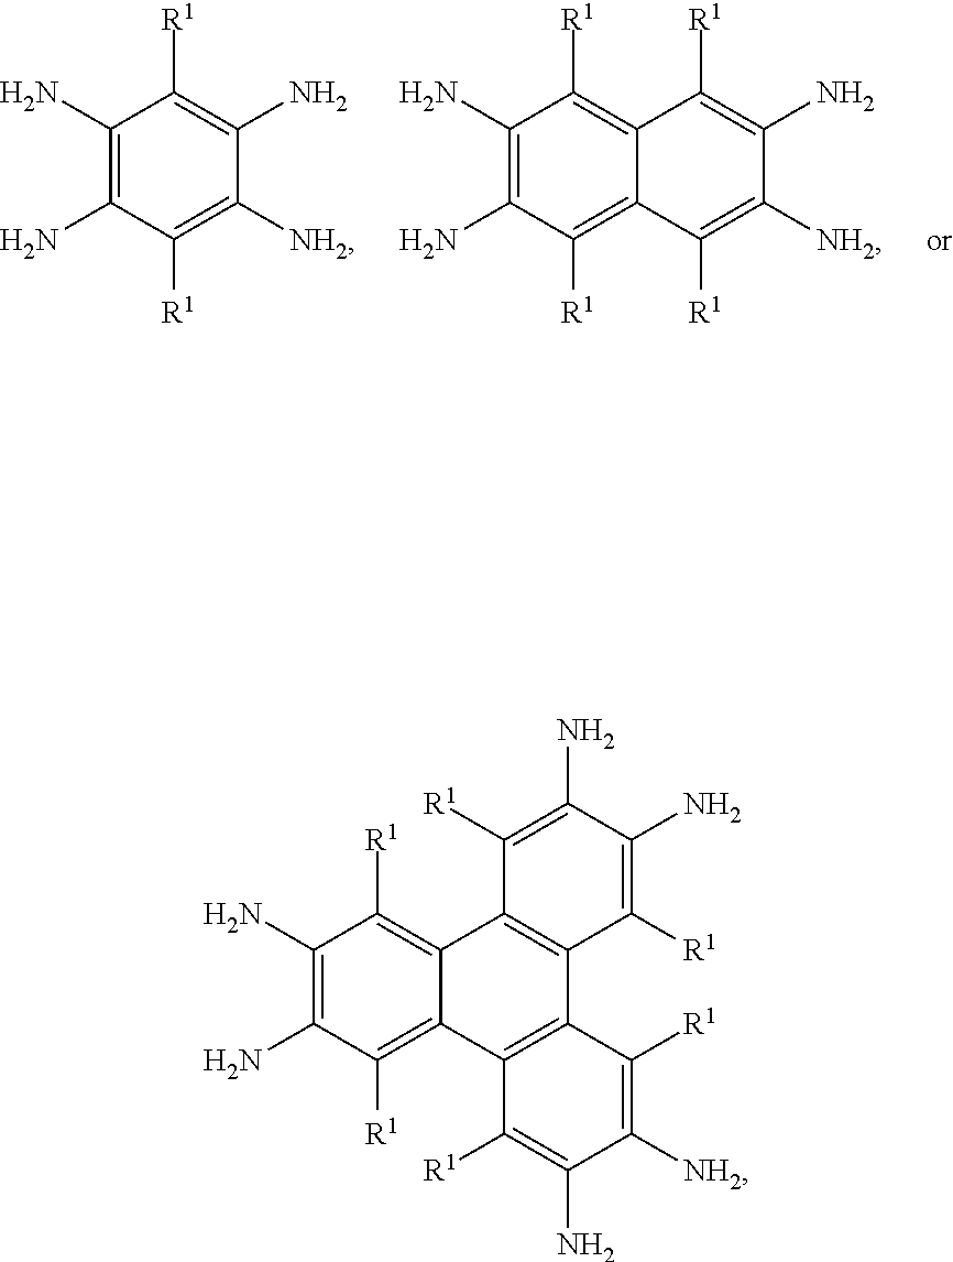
C1(N)=C(N)C([R1])=C2C(=C1[R1])C1=C(C3=C2C([R1])=C(N)C([NH2])=C3[R1])C([R1])=C(N)C(N)=C1[R1].C1(N)=C(N)C([R1])=C([NH2])C(N)=C1[R1].C12=C([R1])C(N)=C(N)C([R1])=C1C([R1])=C([NH2])C(N)=C2[R1]
